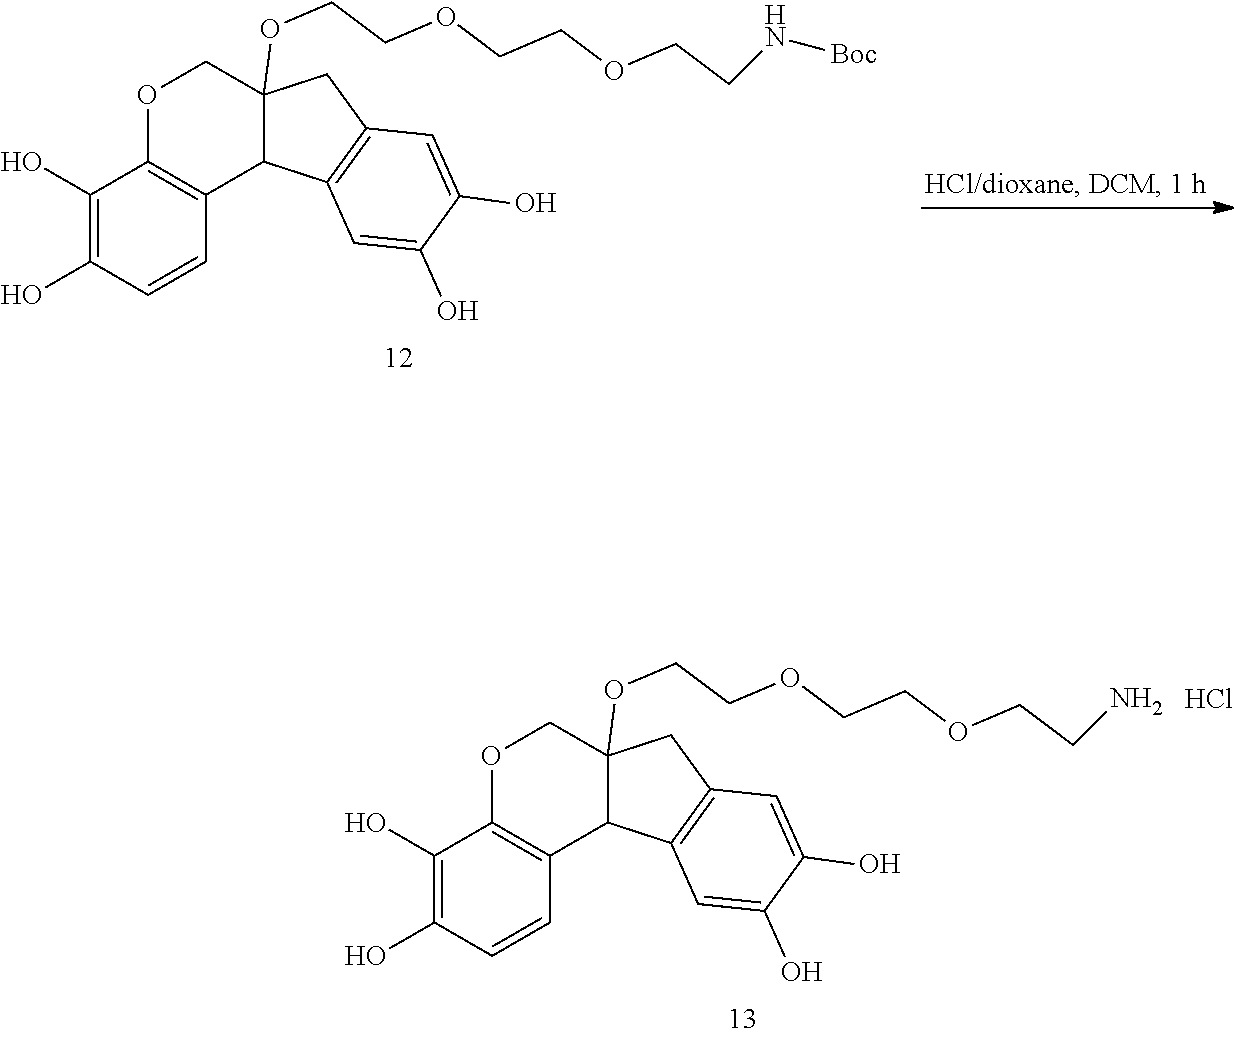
C1(O)=C(O)C=CC2=C1OCC1(OCCOCCOCCN)C2C2=C(C1)C=C(O)C(O)=C2.Cl.C1(O)=C(O)C=CC2=C1OCC1(OCCOCCOCCN[Boc])C2C2=C(C1)C=C(O)C(O)=C2
